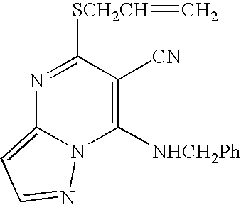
N1=C([SCH2CH]=C)C([CN])=C([NHCH2Ph])N2C1=CC=N2
